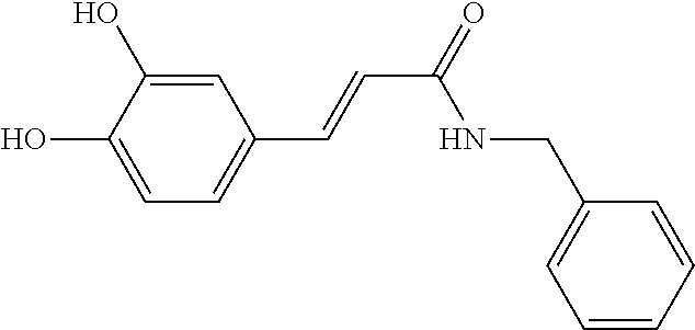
C1=C(O)C(O)=CC(C=CC(=O)NCC2=CC=CC=C2)=C1
